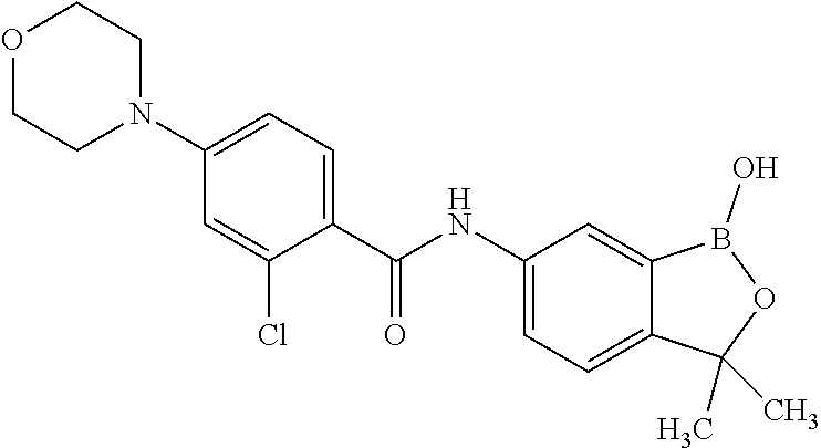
C1=C(Cl)C(C(NC2=CC=C3C(=C2)B(O)OC3(C)C)=O)=CC=C1N1CCOCC1
